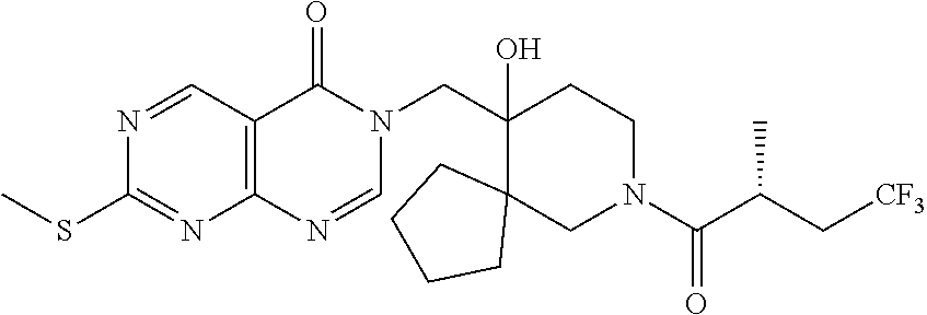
C1(SC)=NC2=C(C=N1)C(=O)N(CC1(O)C3(CN(C(C(C[CF3])C)=O)CC1)CCCC3)C=N2
